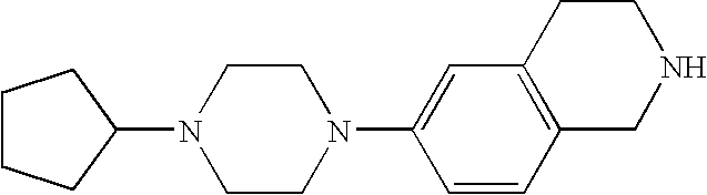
N1(C2=CC3=C(C=C2)CNCC3)CCN(C2CCCC2)CC1
